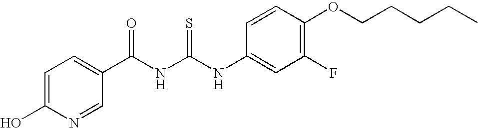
C(NC(NC1=CC(F)=C(OCCCCC)C=C1)=S)(=O)C1=CC=C(O)N=C1
